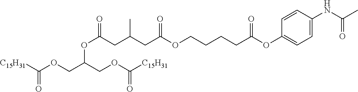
CC(NC1=CC=C(OC(=O)CCCCOC(CC(CC(OC(COC([C15H31])=O)COC([C15H31])=O)=O)C)=O)C=C1)=O
